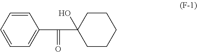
C1=CC=CC=C1C(=O)C1(O)CCCCC1
